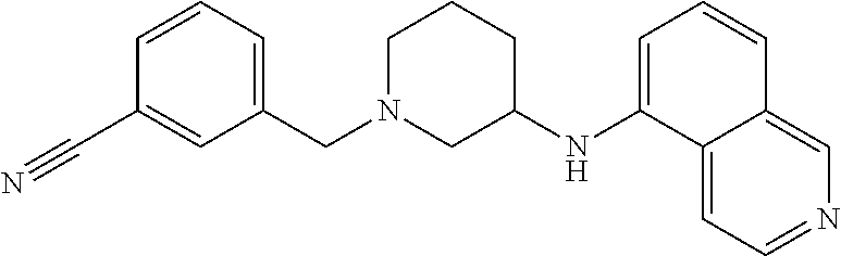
C1(C#N)=CC(CN2CCCC(NC3=CC=CC4=CN=CC=C34)C2)=CC=C1
